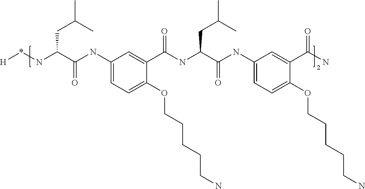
C1(NC(C(N*[H])CC(C)C)=O)=CC=C(OCCCCCN)C(C(NC(C(NC2=CC=C(OCCCCCN)C(C(N)=O)=C2)=O)CC(C)C)=O)=C1
